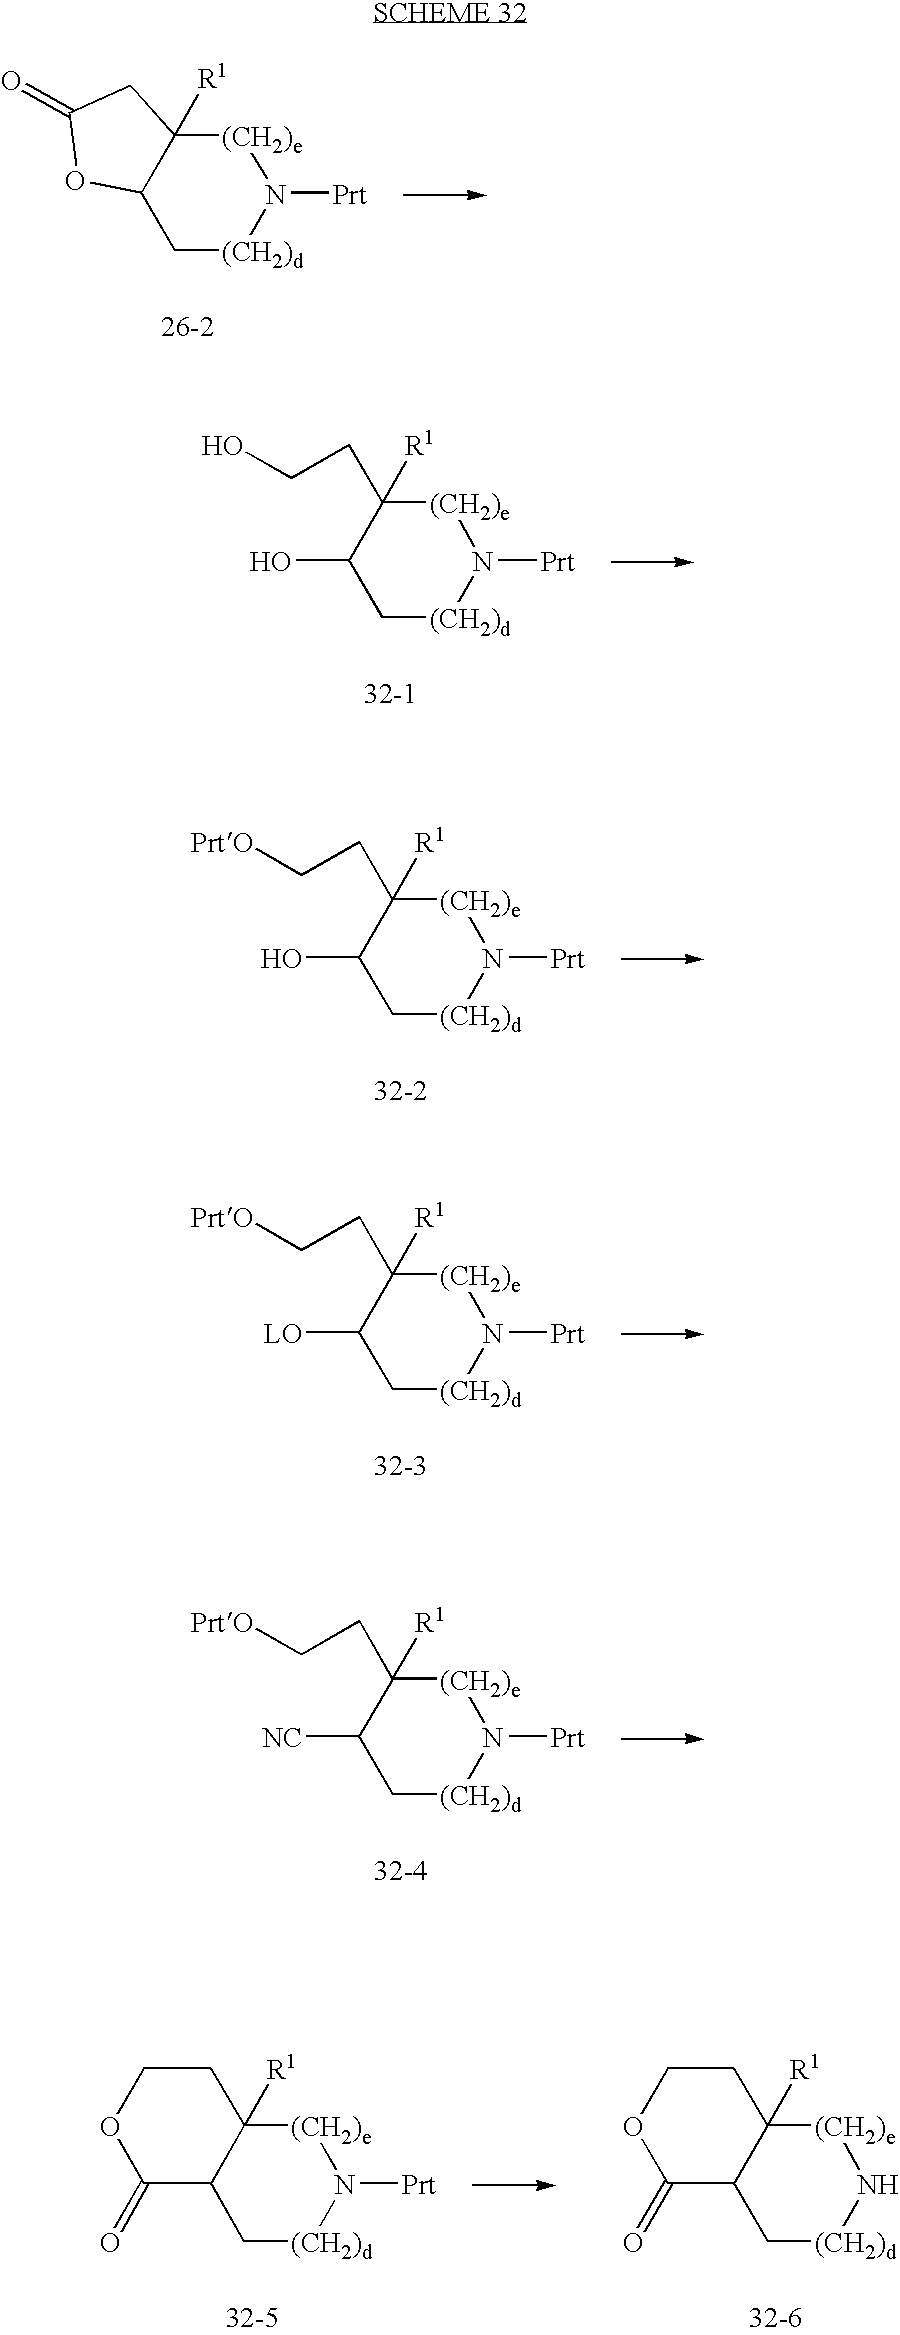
C12C[(CH2)d]N([Prt])[(CH2)e]C1([R1])CC(=O)O2.C1(O)C[(CH2)d]N([Prt])[(CH2)e]C1(CCO)[R1].C1(O)C[(CH2)d]N([Prt])[(CH2)e]C1(CC[PrtO])[R1].C1([LO])C[(CH2)d]N([Prt])[(CH2)e]C1(CC[PrtO])[R1].C1([NC])C[(CH2)d]N([Prt])[(CH2)e]C1(CC[PrtO])[R1].C12C[(CH2)d]N([Prt])[(CH2)e]C1([R1])CCOC2=O.C12C[(CH2)d]N[(CH2)e]C1([R1])CCOC2=O
